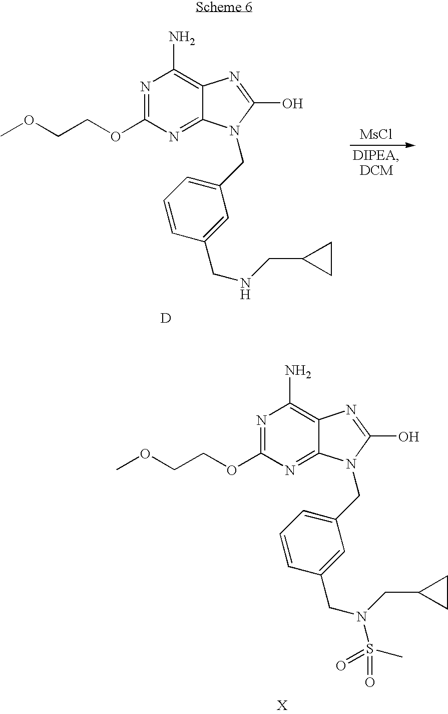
N1=C(OCCOC)N=C2C(=C1N)N=C(O)N2CC1=CC=CC(CNCC2CC2)=C1.[MsCl].[D].N1=C(OCCOC)N=C2C(=C1N)N=C(O)N2CC1=CC=CC(CN(CC2CC2)S(C)(=O)=O)=C1.[X]
